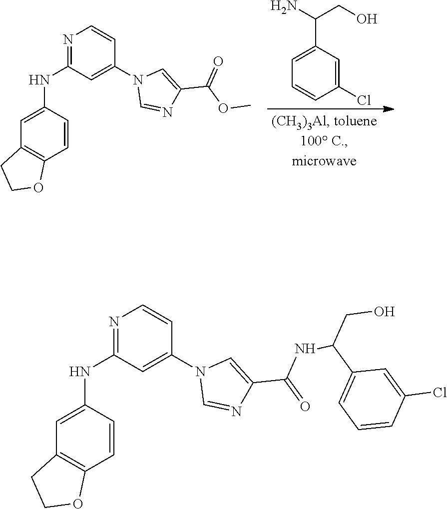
N1=C(NC2=CC3=C(C=C2)OCC3)C=C(N2C=NC(C(OC)=O)=C2)C=C1.C1=C(C(N)CO)C=C(Cl)C=C1.N1=C(NC2=CC3=C(C=C2)OCC3)C=C(N2C=NC(C(=O)NC(CO)C3=CC=CC(Cl)=C3)=C2)C=C1
